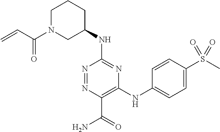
C1(NC2CCCN(C(C=C)=O)C2)=NC(NC2=CC=C(S(C)(=O)=O)C=C2)=C(C(=O)N)N=N1
